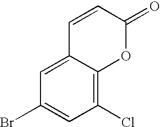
C1(Cl)=C2C(=CC(Br)=C1)C=CC(=O)O2
